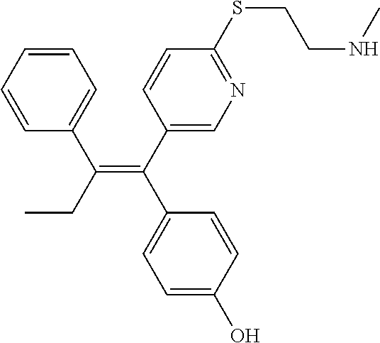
C1(C(=C(C2=CC=CC=C2)CC)C2=CC=C(O)C=C2)=CN=C(SCCNC)C=C1
